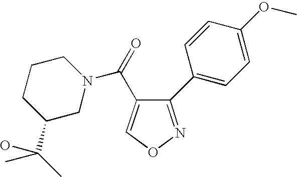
C(=O)(C1=CON=C1C1=CC=C(OC)C=C1)N1CCCC(C(C)(C)O)C1
